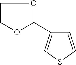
C1=CSC=C1C1OCCO1
